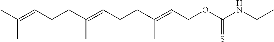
CC(=CCCC(=CCCC(=CCOC(NCC)=S)C)C)C
